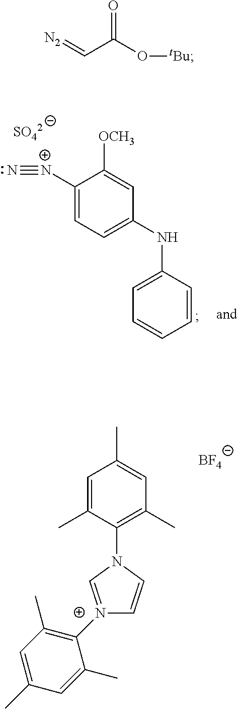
C1([N+]#N)=CC=C(NC2=CC=CC=C2)C=C1[OCH3].C1=C(C)C(N2C=[N+](C3=C(C)C=C(C)C=C3C)C=C2)=C(C)C=C1C.[BF4].O=C(O[tBu])C=[N2]
